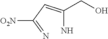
C(N)(CO)=CC(=N)[O2N]
